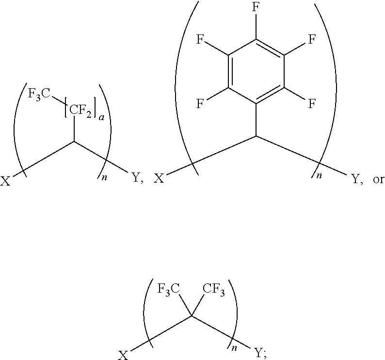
C([CF2][F3C])([X])[Y].C([X])([Y])C1=C(F)C(F)=C(F)C(F)=C1F.C([X])([Y])([F3C])[CF3]
